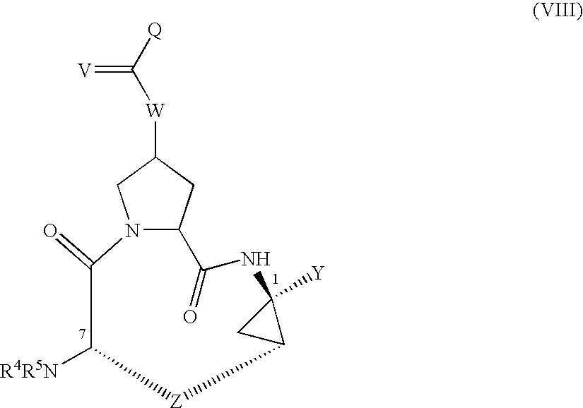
N12C(CC([W]C([Q])=[V])C1)C(=O)NC1([Y])CC1[Z]C([R4R5N])C2=O
